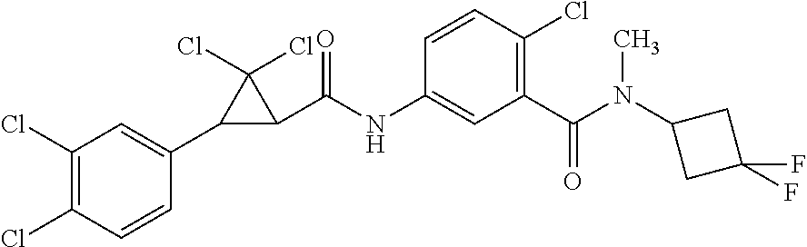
C1=CC(Cl)=C(Cl)C=C1C1C(C(NC2=CC(C(=O)N(C3CC(F)(F)C3)C)=C(Cl)C=C2)=O)C1(Cl)Cl
